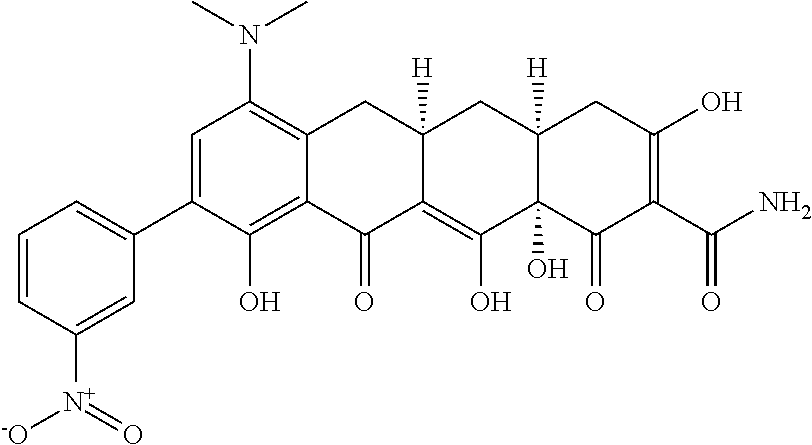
C1=C(C2=CC=CC([N+](=O)[-O])=C2)C(O)=C2C(=C1N(C)C)CC1([H])C(=C(O)C3(O)C([H])(C1)CC(O)=C(C(N)=O)C3=O)C2=O
